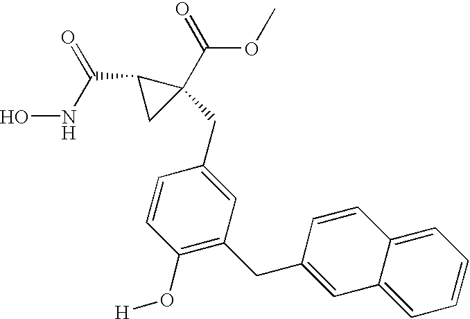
ONC(C1CC1(C(=O)OC)CC1=CC(CC2=CC3=CC=CC=C3C=C2)=C(O[H])C=C1)=O
